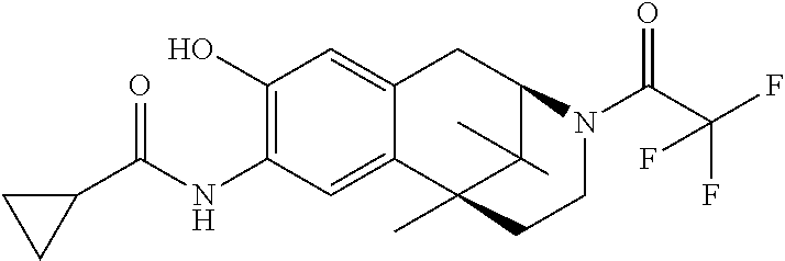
C1(O)=C(NC(C2CC2)=O)C=C2C(=C1)CC1C(C)(C)C2(C)CCN1C(C(F)(F)F)=O
